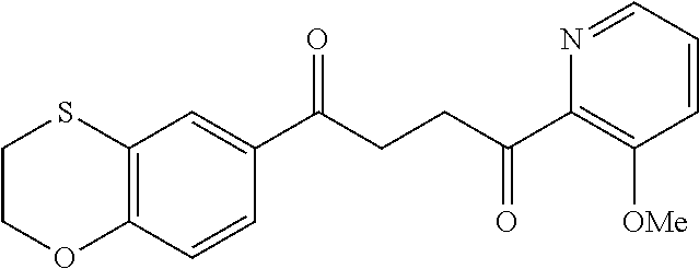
C1(C(CCC(C2=C([OMe])C=CC=N2)=O)=O)=CC2=C(C=C1)OCCS2
